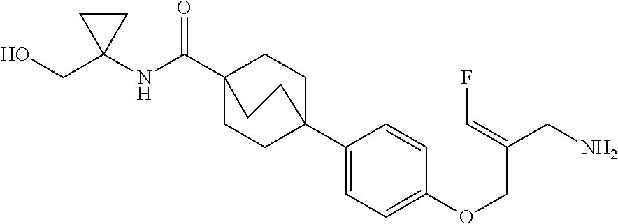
N(C(C12CCC(C3=CC=C(OCC(CN)=CF)C=C3)(CC1)CC2)=O)C1(CO)CC1
